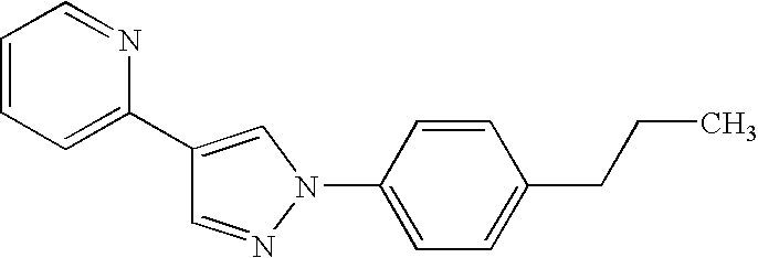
C1=NN(C2=CC=C(CCC)C=C2)C=C1C1=CC=CC=N1
